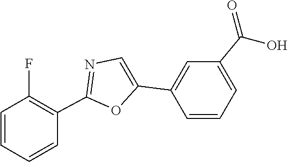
C1(C(=O)O)=CC=CC(C2=CN=C(C3=C(F)C=CC=C3)O2)=C1
